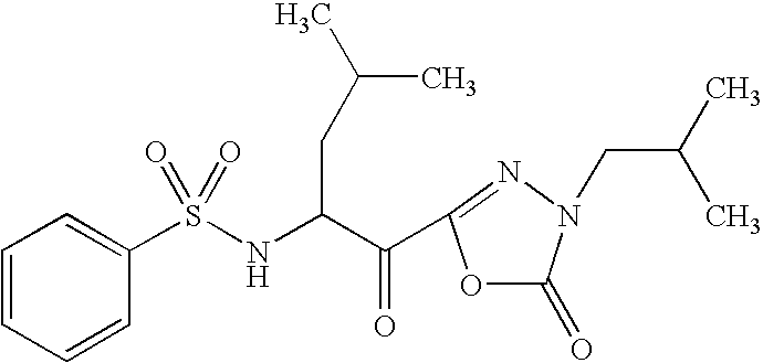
C1(S(NC(C(=O)C2=NN(CC(C)C)C(=O)O2)CC(C)C)(=O)=O)=CC=CC=C1
